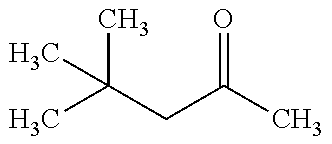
CC(CC(C)=O)(C)C
